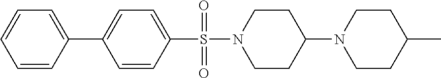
C1=C(C2=CC=CC=C2)C=CC(S(N2CCC(N3CCC(C)CC3)CC2)(=O)=O)=C1
